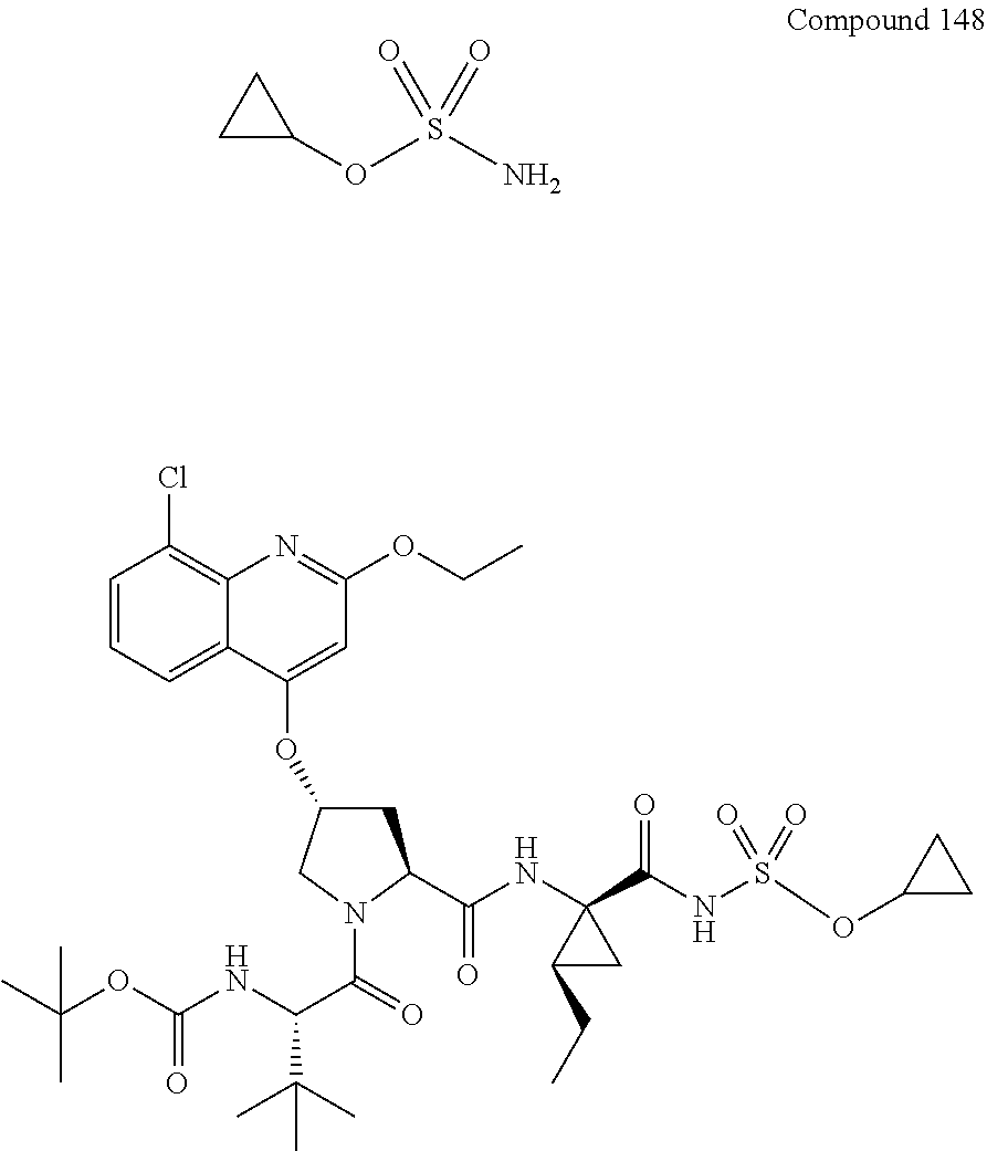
O(S(N)(=O)=O)C1CC1.C1=CC=C2C(=C1Cl)N=C(OCC)C=C2OC1CC(C(NC2(C(NS(OC3CC3)(=O)=O)=O)CC2CC)=O)N(C(C(NC(=O)OC(C)(C)C)C(C)(C)C)=O)C1
